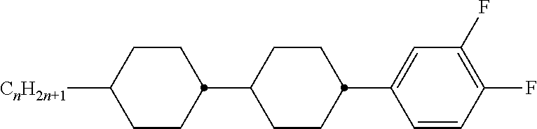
C1([CnH2n+1])CCC(C2CCC(C3=CC(F)=C(F)C=C3)CC2)CC1
